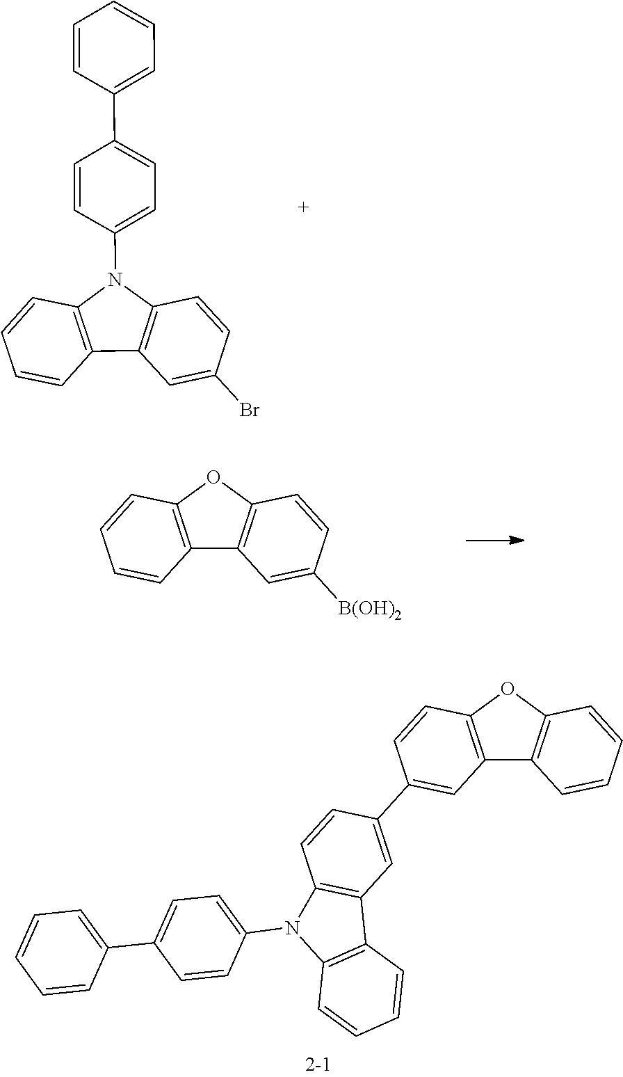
C12=C(OC3=C1C=C([B(OH)2])C=C3)C=CC=C2.BrC1=CC2=C(C=C1)N(C1=CC=C(C3=CC=CC=C3)C=C1)C1=C2C=CC=C1.C12=C(OC3=C1C=CC=C3)C=CC(C1=CC3=C(C=C1)N(C1=CC=C(C4=CC=CC=C4)C=C1)C1=C3C=CC=C1)=C2
